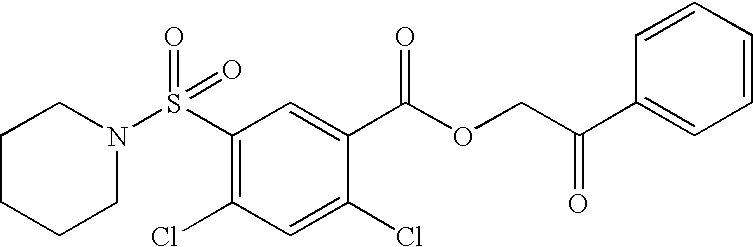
C1CCCN(S(C2=C(Cl)C=C(Cl)C(C(OCC(C3=CC=CC=C3)=O)=O)=C2)(=O)=O)C1
